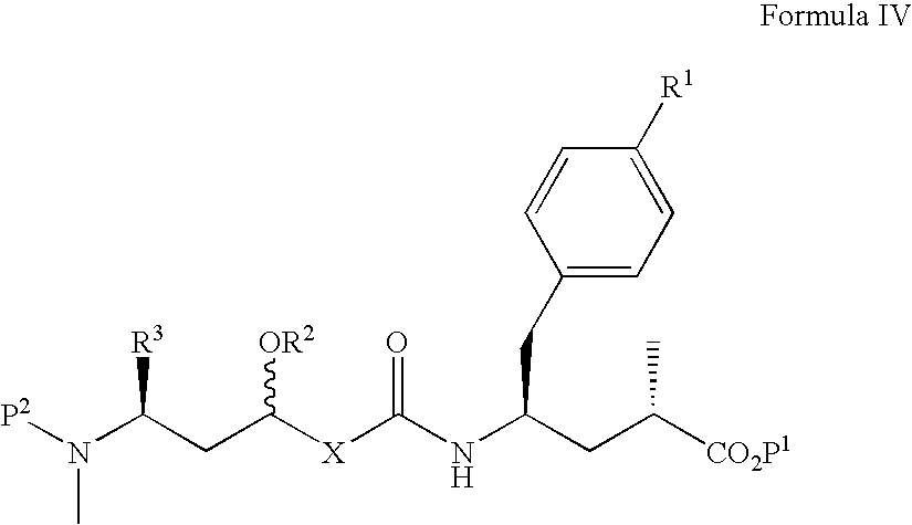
C1(CC(NC([X]C(CC(N([P2])C)[R3])[OR2])=O)CC([CO2P1])C)=CC=C([R1])C=C1
